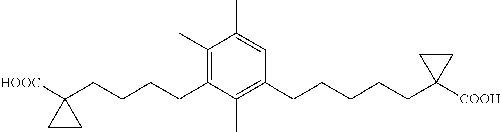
C1(C)=C(CCCCC2([HOOC])CC2)C(C)=C(CCCCCC2([COOH])CC2)C=C1C
